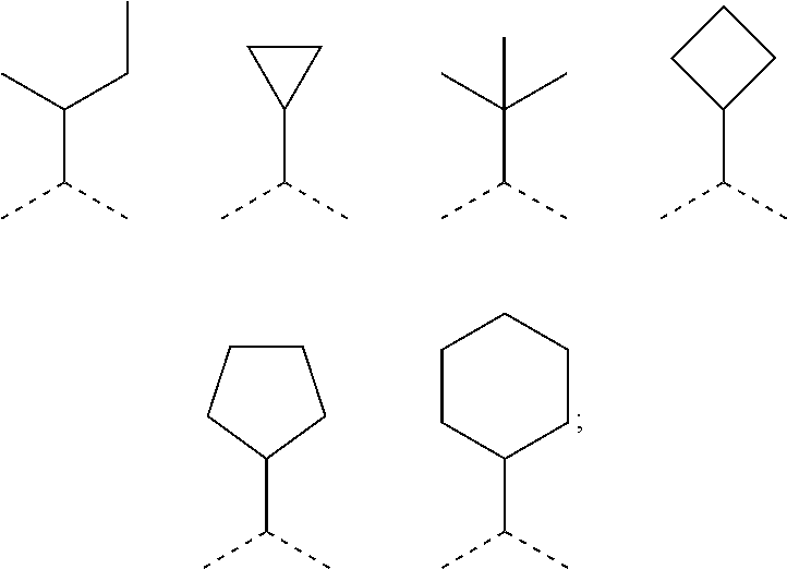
C(C(C)C)(C)CC.C1(C(C)C)CC1.C(C(C)C)(C)(C)C.C1(C(C)C)CCC1.C1(C(C)C)CCCCC1.C1(C(C)C)CCCC1
